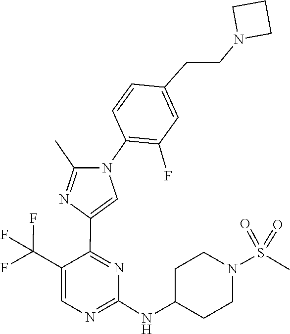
C1(NC2CCN(S(=O)(=O)C)CC2)=NC=C(C(F)(F)F)C(C2=CN(C3=C(F)C=C(CCN4CCC4)C=C3)C(C)=N2)=N1
